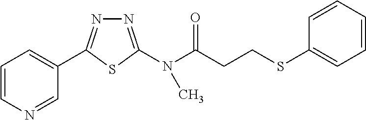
C1=CN=CC(C2=NN=C(N(C(CCSC3=CC=CC=C3)=O)C)S2)=C1
